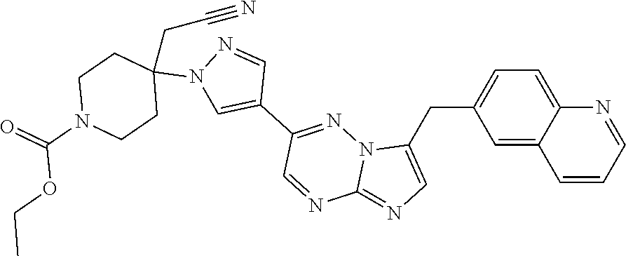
C(C1=CC=C2C(=C1)C=CC=N2)C1=CN=C2N1N=C(C1=CN(C3(CC#N)CCN(C(=O)OCC)CC3)N=C1)C=N2
